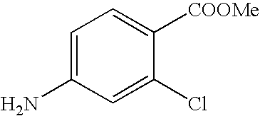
C1=C(N)C=C(Cl)C([COOMe])=C1
